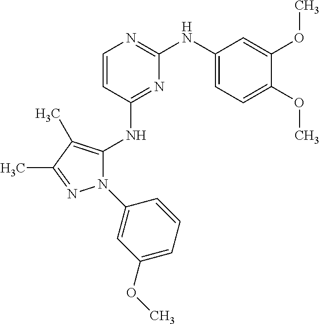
N1(C2=CC(OC)=CC=C2)C(NC2=NC(NC3=CC=C(OC)C(OC)=C3)=NC=C2)=C(C)C(C)=N1
